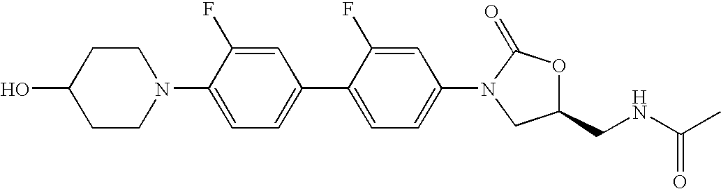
C1CN(C2=CC=C(C3=CC=C(N4C(=O)OC(CNC(C)=O)C4)C=C3F)C=C2F)CCC1O
